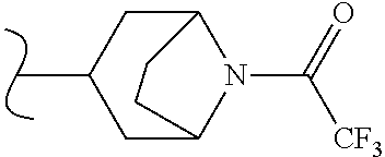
CC1CC2N(C([CF3])=O)C(C1)CC2
